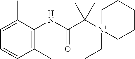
C1(C)=C(NC(C([N+]2(CC)CCCCC2)(C)C)=O)C(C)=CC=C1
